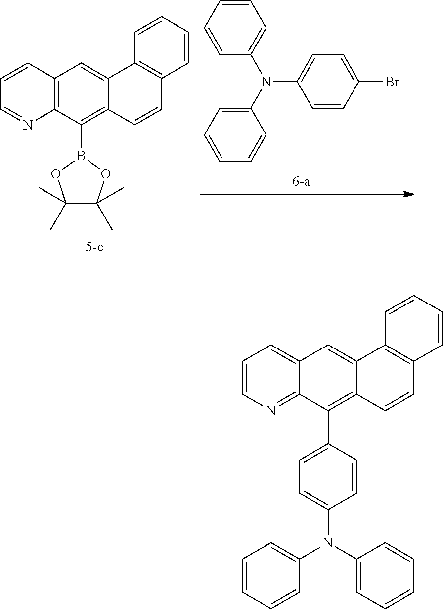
C12=C(C(B3OC(C)(C)C(C)(C)O3)=C3C(=C1)C1=C(C=C3)C=CC=C1)N=CC=C2.C1=CC=CC(N(C2=CC=CC=C2)C2=CC=C(Br)C=C2)=C1.C12=CC=CN=C1C(C1=CC=C(N(C3=CC=CC=C3)C3=CC=CC=C3)C=C1)=C1C(=C2)C2=C(C=C1)C=CC=C2
